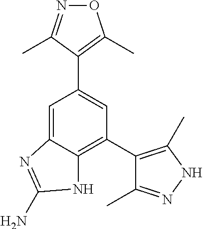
C1=C2C(=C(C3=C(C)NN=C3C)C=C1C1=C(C)ON=C1C)NC(N)=N2
